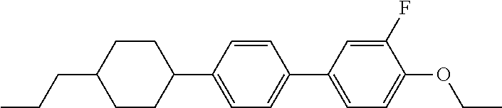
C1CC(CCC)CCC1C1=CC=C(C2=CC=C(OCC)C(F)=C2)C=C1
